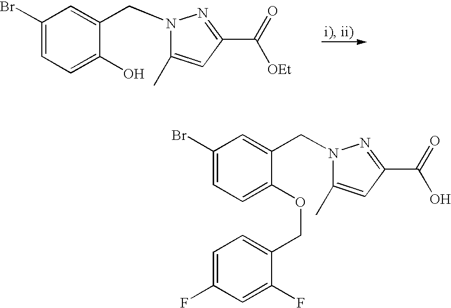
C1(Br)=CC=C(O)C(CN2C(C)=CC(C(=O)[OEt])=N2)=C1.C1(Br)=CC=C(OCC2=CC=C(F)C=C2F)C(CN2C(C)=CC(C(=O)O)=N2)=C1
